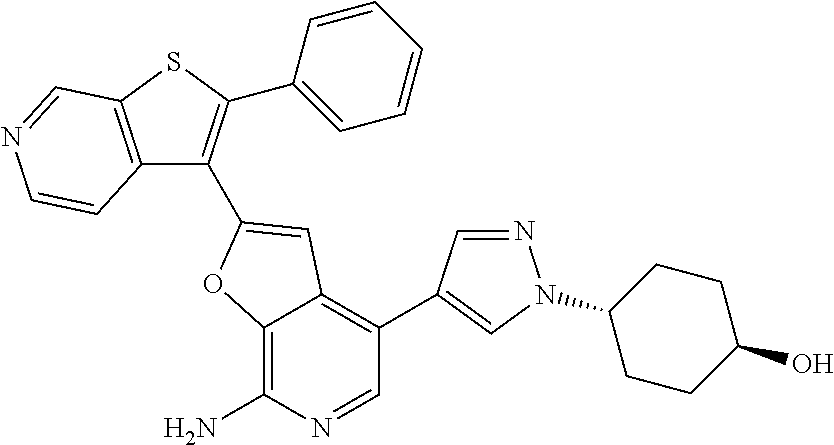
C12=C(N)N=CC(C3=CN(C4CCC(O)CC4)N=C3)=C1C=C(C1=C(C3=CC=CC=C3)SC3=C1C=CN=C3)O2
